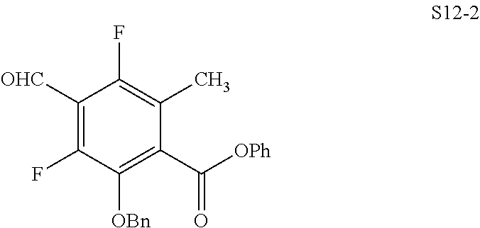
C1([OHC])=C(F)C([OBn])=C(C([OPh])=O)C(C)=C1F
